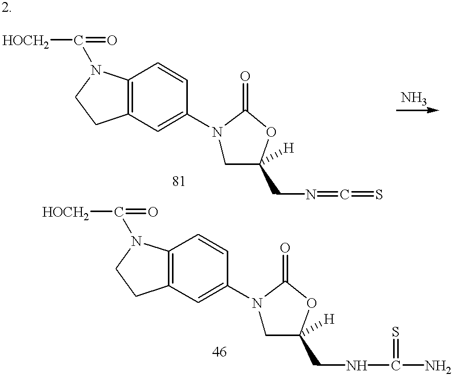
C12=C(C=C(N3CC([H])(CN=C=S)OC3=O)C=C1)CCN2C(=O)[HOCH2].C12=C(C=C(N3CC([H])(CNC(=S)N)OC3=O)C=C1)CCN2C(=O)[HOCH2]
